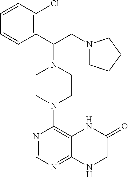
C1(C(CN2CCCC2)N2CCN(C3=C4C(=NC=N3)NCC(=O)N4)CC2)=C(Cl)C=CC=C1
